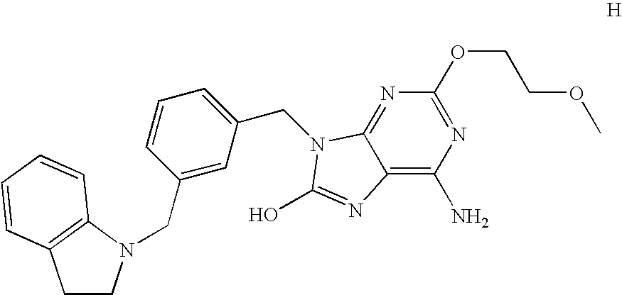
C12=C(N)N=C(OCCOC)N=C1N(CC1=CC=CC(CN3CCC4=C3C=CC=C4)=C1)C(O)=N2
